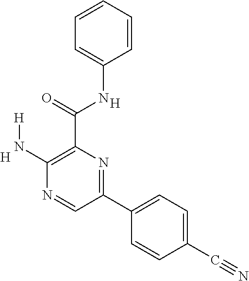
C1(N[H])=C(C(NC2=CC=CC=C2)=O)N=C(C2=CC=C(C#N)C=C2)C=N1.[H].[H]
